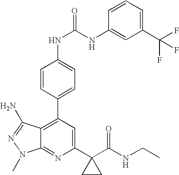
C1=CC(C2=C3C(=NC(C4(C(NCC)=O)CC4)=C2)N(C)N=C3N)=CC=C1NC(NC1=CC(C(F)(F)F)=CC=C1)=O
